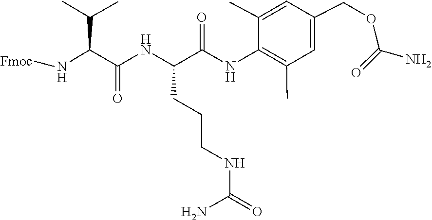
N(C(N)=O)CCCC(NC(C(N[Fmoc])C(C)C)=O)C(NC1=C(C)C=C(COC(N)=O)C=C1C)=O
